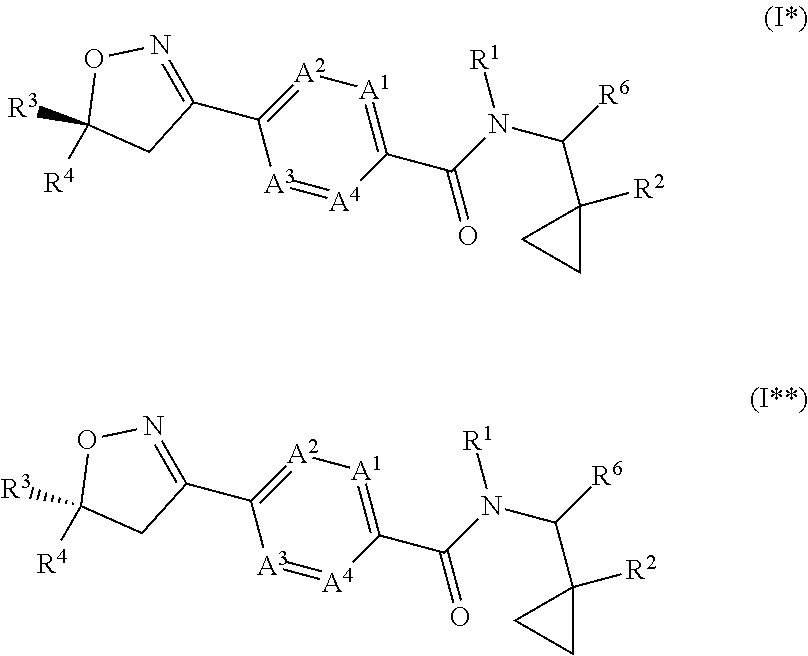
[A1]1=C(C(=O)N([R1])C(C2([R2])CC2)[R6])[A4]=[A3]C(C2=NOC([R3])([R4])C2)=[A2]1.[A1]1=C(C(=O)N([R1])C(C2([R2])CC2)[R6])[A4]=[A3]C(C2=NOC([R3])([R4])C2)=[A2]1
